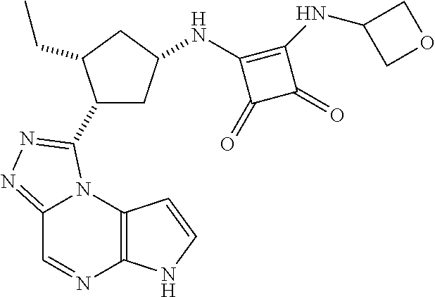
C12=NN=C(C3CC(NC4=C(NC5COC5)C(=O)C4=O)CC3CC)N1C1=C(N=C2)NC=C1
